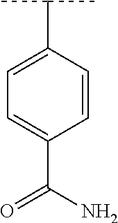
C1=CC(C(C)C)=CC=C1C(N)=O
